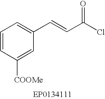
C1=CC([COOMe])=CC(C=CC(Cl)=O)=C1
